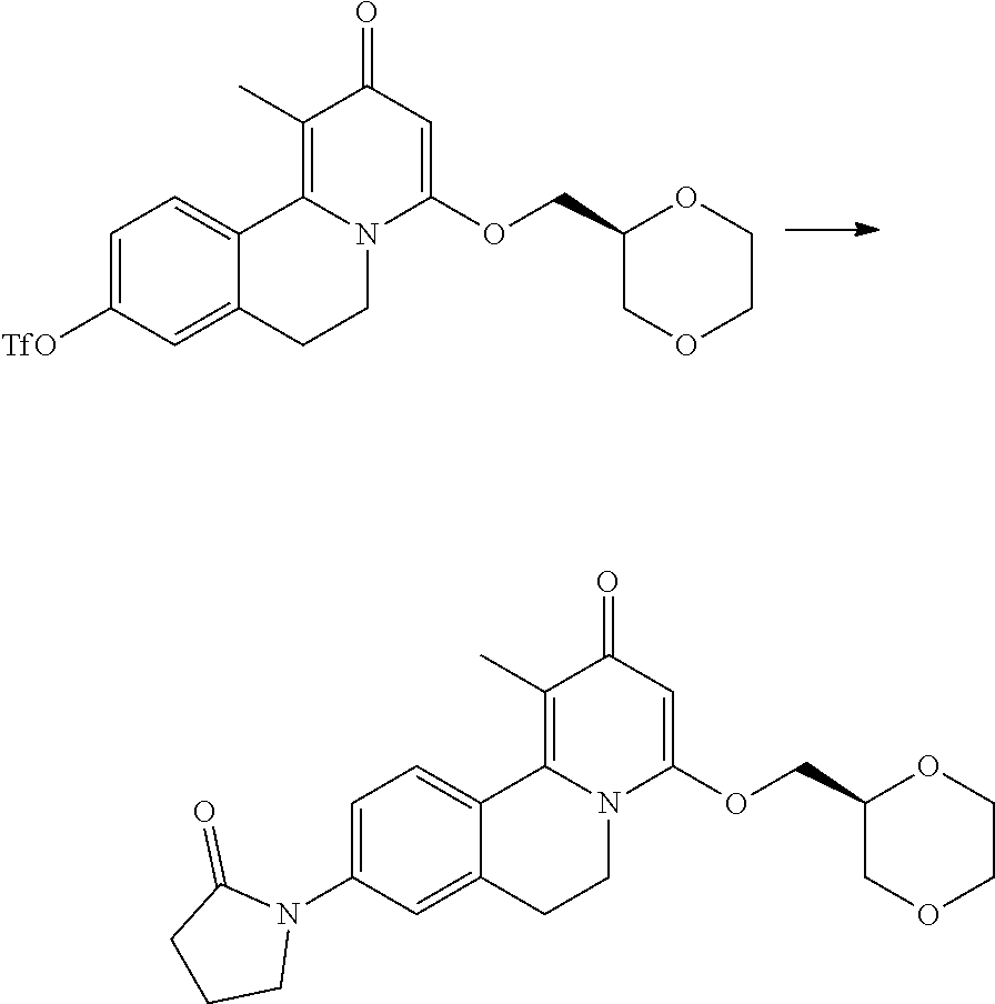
[TfO]C1=CC=C2C(=C1)CCN1C2=C(C)C(=O)C=C1OCC1OCCOC1.N1(C2=CC=C3C(=C2)CCN2C3=C(C)C(=O)C=C2OCC2OCCOC2)C(=O)CCC1
